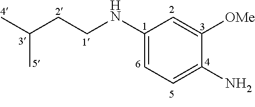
C1(NCCC(C)C)=CC=C(N)C([OMe])=C1
